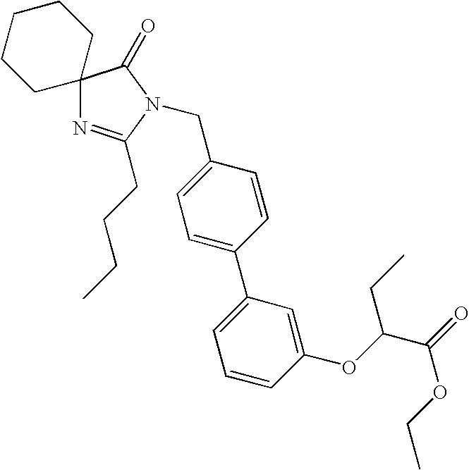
C1=C(CN2C(CCCC)=NC3(C2=O)CCCCC3)C=CC(C2=CC=CC(OC(C(=O)OCC)CC)=C2)=C1
